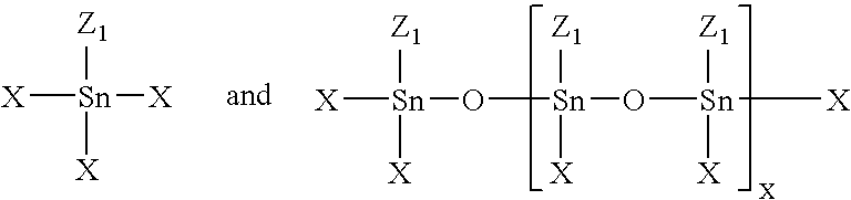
[Z1][Sn]([X])([X])[X].[Z1][Sn]([X])(O[Sn]([Z1])([X])O[Sn]([Z1])([X])[X])[X]
